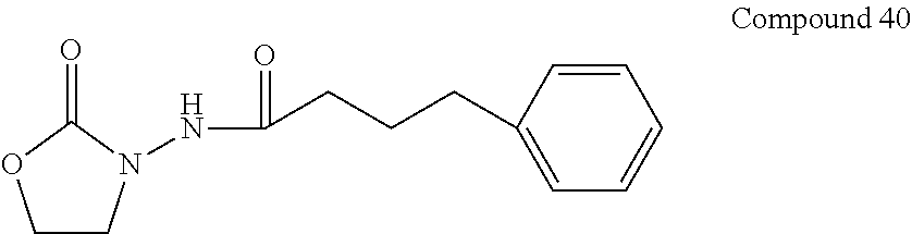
C1CN(NC(=O)CCCC2=CC=CC=C2)C(=O)O1
